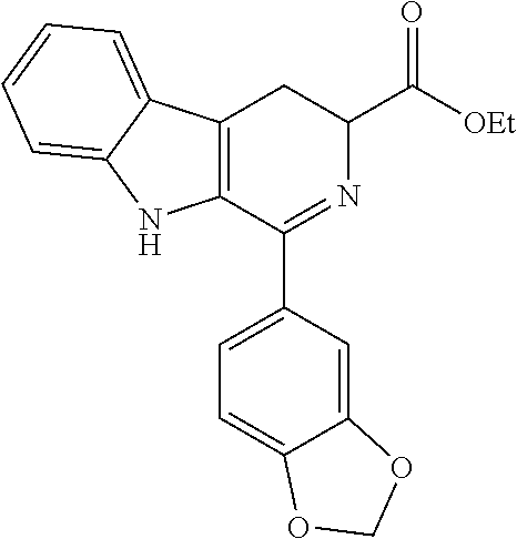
C12=CC(C3=NC(C([OEt])=O)CC4=C3NC3=CC=CC=C43)=CC=C1OCO2
